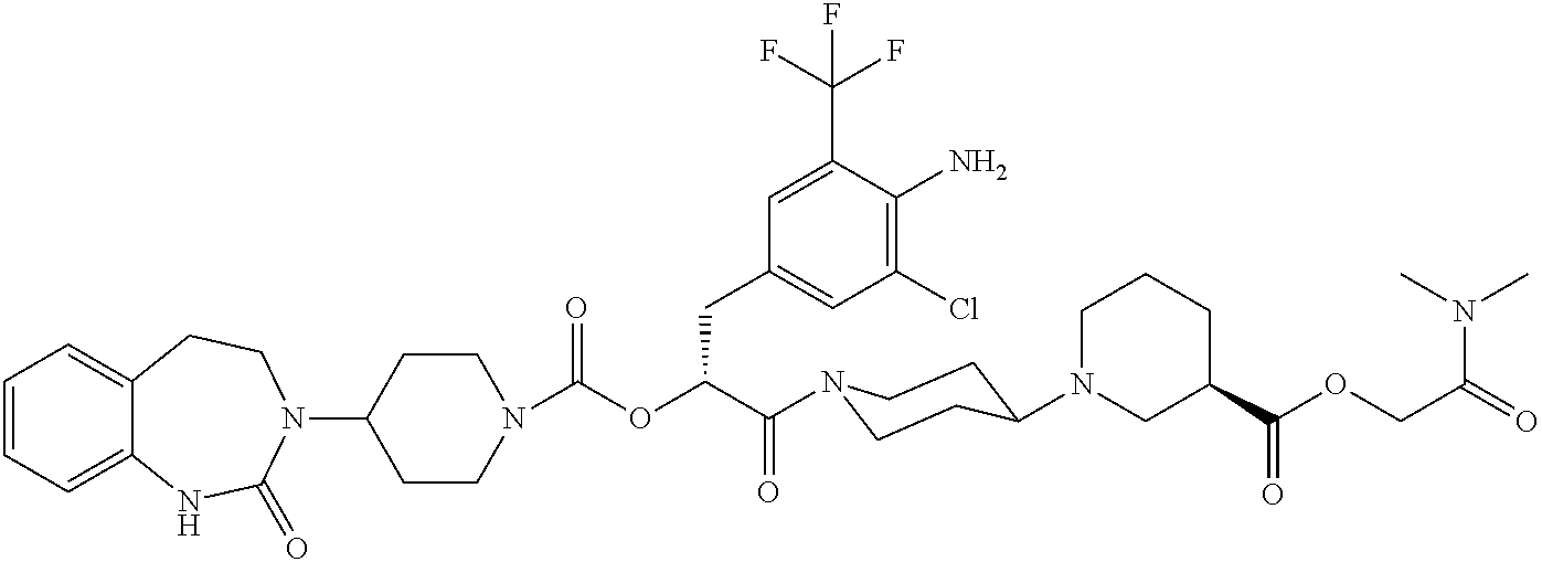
C1=CC=C2C(=C1)CCN(C1CCN(C(OC(C(=O)N3CCC(N4CC(C(OCC(=O)N(C)C)=O)CCC4)CC3)CC3=CC(Cl)=C(N)C(C(F)(F)F)=C3)=O)CC1)C(=O)N2
